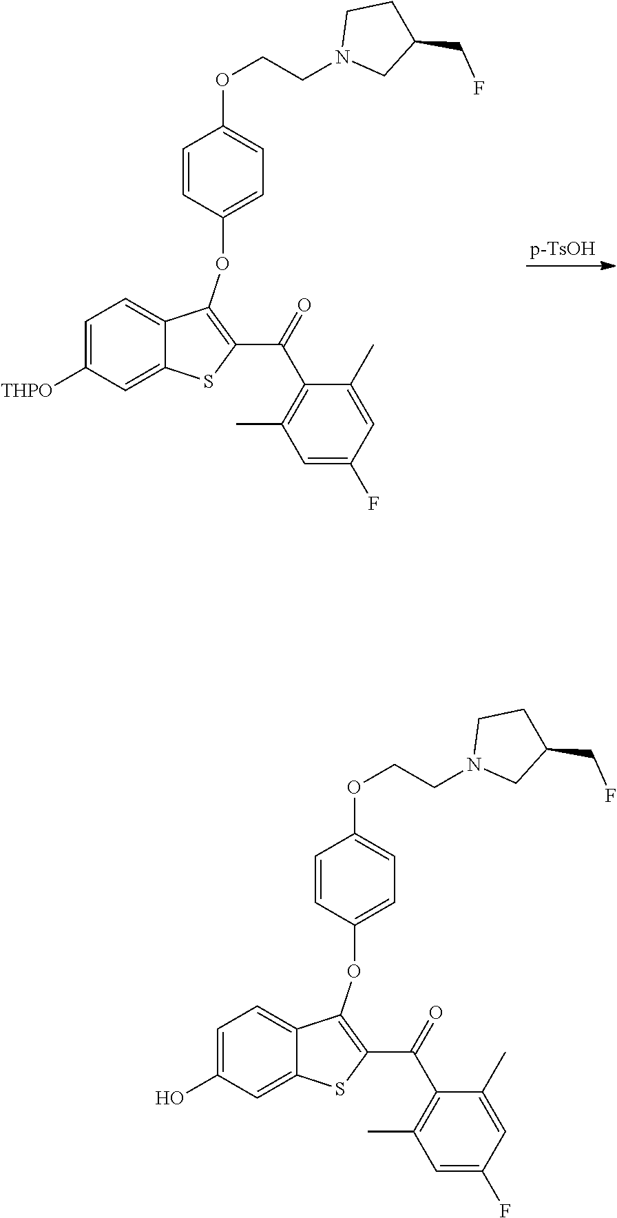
[p-TsOH].C1(CF)CN(CCOC2=CC=C(OC3=C(C(C4=C(C)C=C(F)C=C4C)=O)SC4=CC([THPO])=CC=C43)C=C2)CC1.C1(CF)CN(CCOC2=CC=C(OC3=C(C(C4=C(C)C=C(F)C=C4C)=O)SC4=CC(O)=CC=C43)C=C2)CC1
